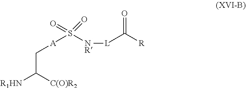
[A](S([NR][L]C([R])=O)(=O)=O)CC([R1HN])[C(O)R2]
